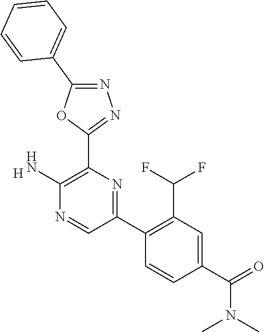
C1(N)=C(C2=NN=C(C3=CC=CC=C3)O2)N=C(C2=C(C(F)F)C=C(C(=O)N(C)C)C=C2)C=N1.[H]
